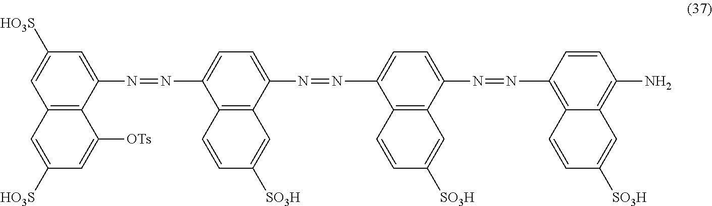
C1=C([HO3S])C=C(N=NC2=CC=C(N=NC3=CC=C(N=NC4=C5C(=C(N)C=C4)C=C([SO3H])C=C5)C4=C3C=CC([SO3H])=C4)C3=C2C=CC([SO3H])=C3)C2=C1C=C([HO3S])C=C2[OTs]
